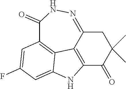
C12=NNC(=O)C3=C4C1=C(C(=O)C(C)(C)C2)NC4=CC(F)=C3
